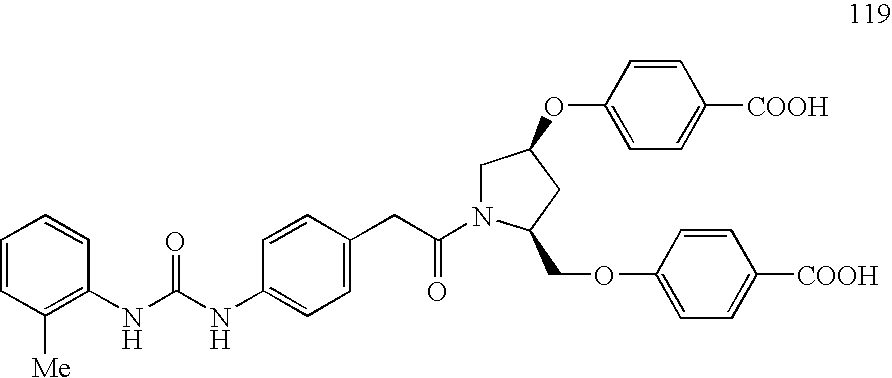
C1=CC([Me])=C(NC(=O)NC2=CC=C(CC(=O)N3CC(OC4=CC=C([COOH])C=C4)CC3COC3=CC=C([COOH])C=C3)C=C2)C=C1
